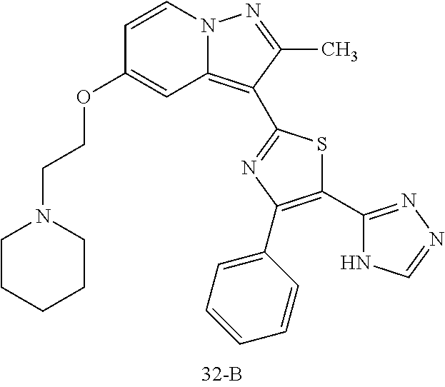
C1(OCCN2CCCCC2)=CC2=C(C3=NC(C4=CC=CC=C4)=C(C4=NN=CN4)S3)C(C)=NN2C=C1
